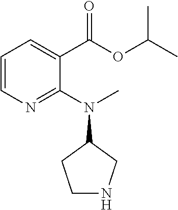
C1=CN=C(N(C)C2CCNC2)C(C(OC(C)C)=O)=C1
